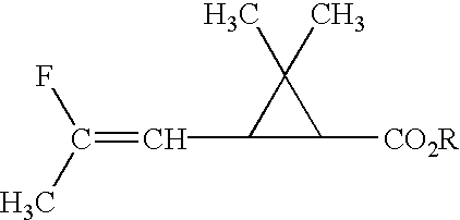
C(=CC1C([CO2R])C1(C)C)(F)C
